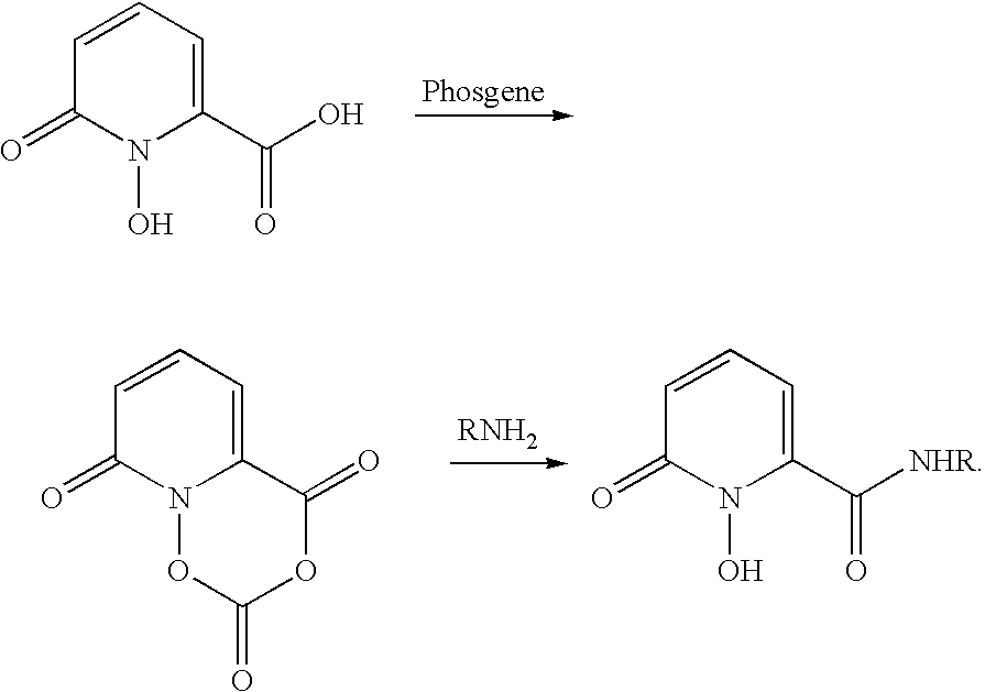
C1=CC=C(C(O)=O)N(O)C1=O.C1=CC=C2N(C1=O)OC(=O)OC2=O.C1=CC=C(C([NHR])=O)N(O)C1=O
